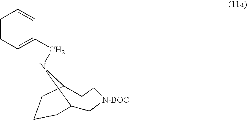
C1C2N(CC3=CC=CC=C3)C(CC[N-BOC]1)CCC2
